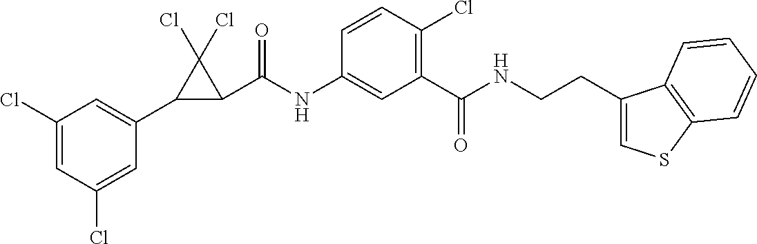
C1(Cl)=CC(C2C(C(NC3=CC(C(NCCC4=CSC5=C4C=CC=C5)=O)=C(Cl)C=C3)=O)C2(Cl)Cl)=CC(Cl)=C1
